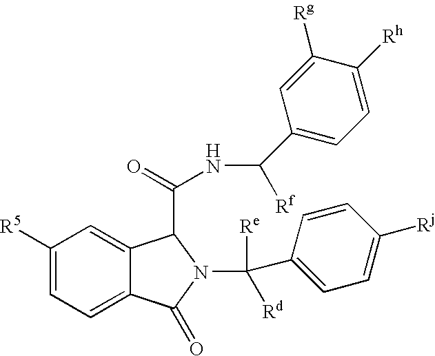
C1([R5])=CC=C2C(=C1)C(C(=O)NC(C1=CC=C([Rh])C([Rg])=C1)[Rf])N(C([Re])([Rd])C1=CC=C([Rj])C=C1)C2=O
